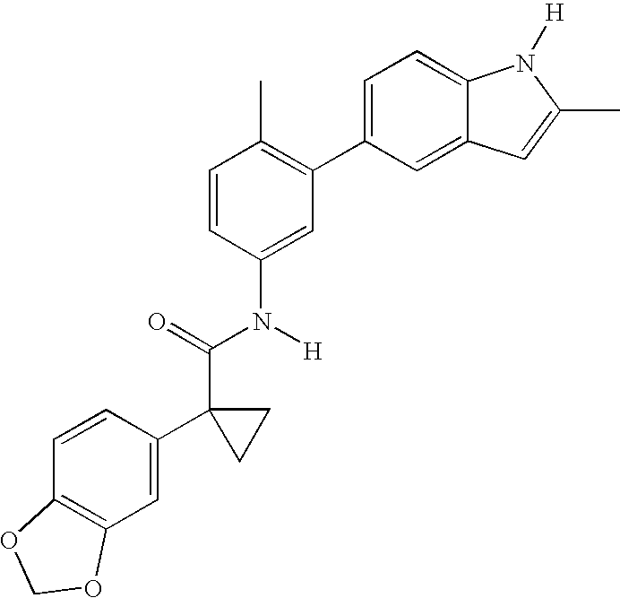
C1(C2=C(C)C=CC(N(C(C3(C4=CC5=C(C=C4)OCO5)CC3)=O)[H])=C2)=CC=C2C(=C1)C=C(C)N2[H]
